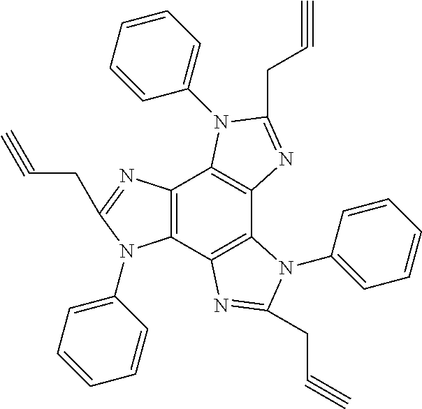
C12=C(C3=C(C4=C1N(C1=CC=CC=C1)C(CC#C)=N4)N(C1=CC=CC=C1)C(CC#C)=N3)N(C1=CC=CC=C1)C(CC#C)=N2
